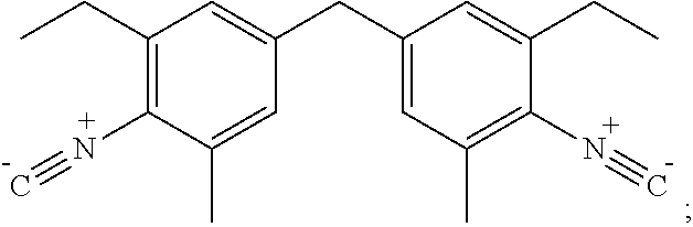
C1(CC)=C(N#C)C(C)=CC(CC2=CC(C)=C(N#C)C(CC)=C2)=C1
